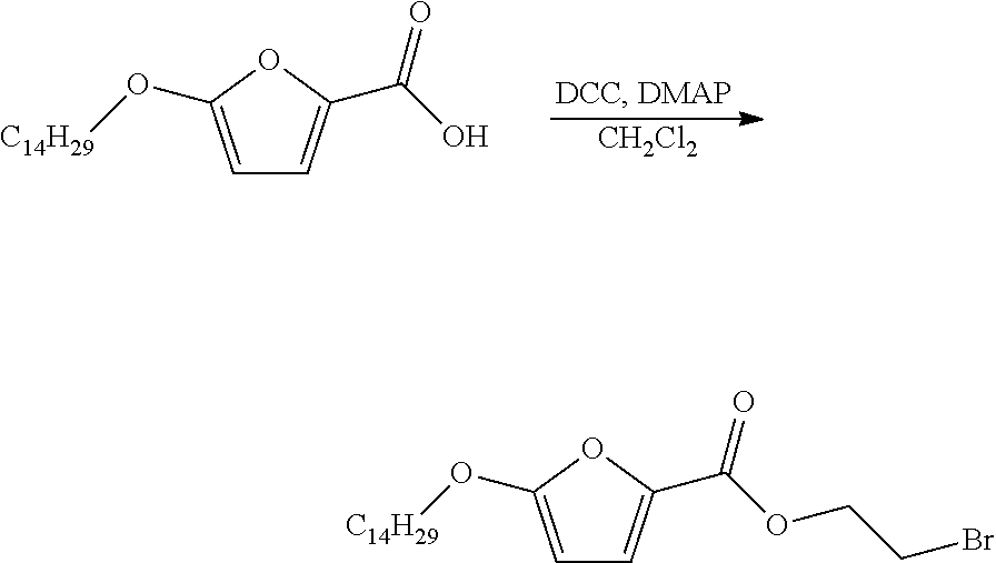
[CH2Cl2].C1=C(O[C14H29])OC(C(O)=O)=C1.C1=C(O[C14H29])OC(C(OCCBr)=O)=C1
